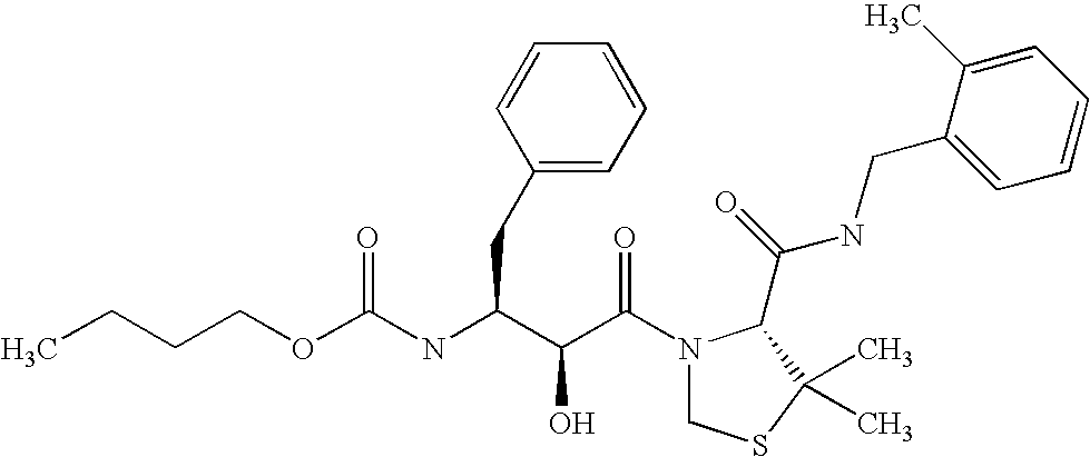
C(NC(C(C(N1CSC(C)(C)C1C(NCC1=CC=CC=C1C)=O)=O)O)CC1=CC=CC=C1)(OCCCC)=O
